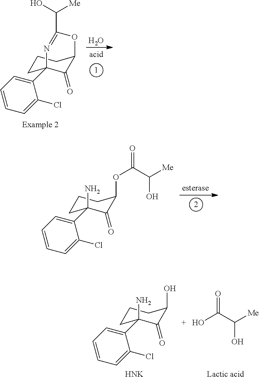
C1CC2(C3=CC=CC=C3Cl)C(=O)C(C1)OC(C(O)[Me])=N2.O.C1CC(C2=CC=CC=C2Cl)(N)C(=O)C(OC(=O)C([Me])O)C1.C1CC(C2=CC=CC=C2Cl)(N)C(=O)C(O)C1.[HNK].O=C(C([Me])O)O.[Lactic acid]
